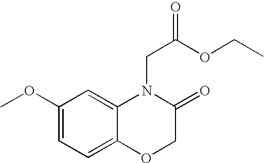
C1(OC)=CC=C2C(=C1)N(CC(OCC)=O)C(=O)CO2
